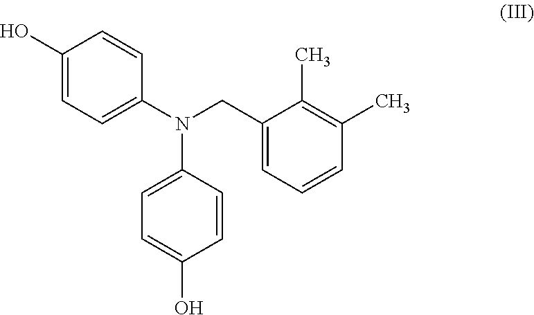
C1=C(N(CC2=CC=CC(C)=C2C)C2=CC=C(O)C=C2)C=CC(O)=C1
